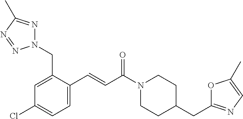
N1(CC2=CC(Cl)=CC=C2C=CC(N2CCC(CC3=NC=C(C)O3)CC2)=O)N=C(C)N=N1
